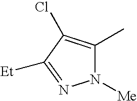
N1([Me])C(C)=C(Cl)C([Et])=N1
